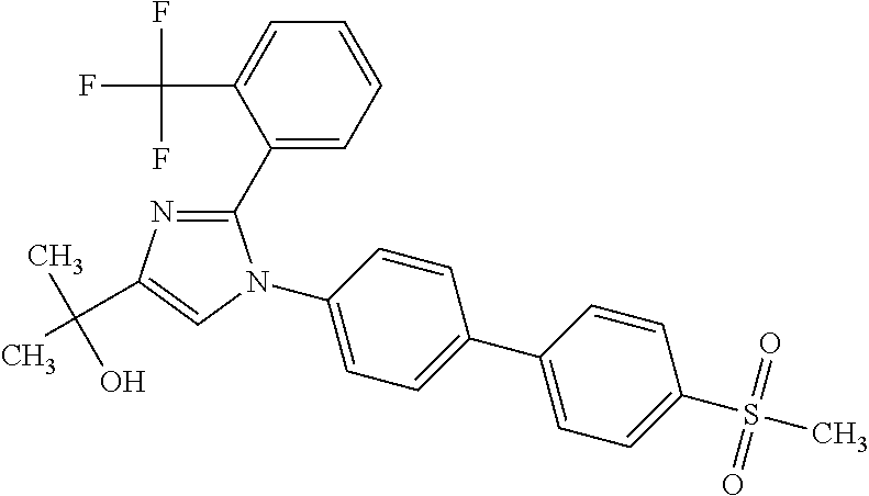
C1(C2=CC=CC=C2C(F)(F)F)=NC(C(C)(O)C)=CN1C1=CC=C(C2=CC=C(S(=O)(=O)C)C=C2)C=C1
